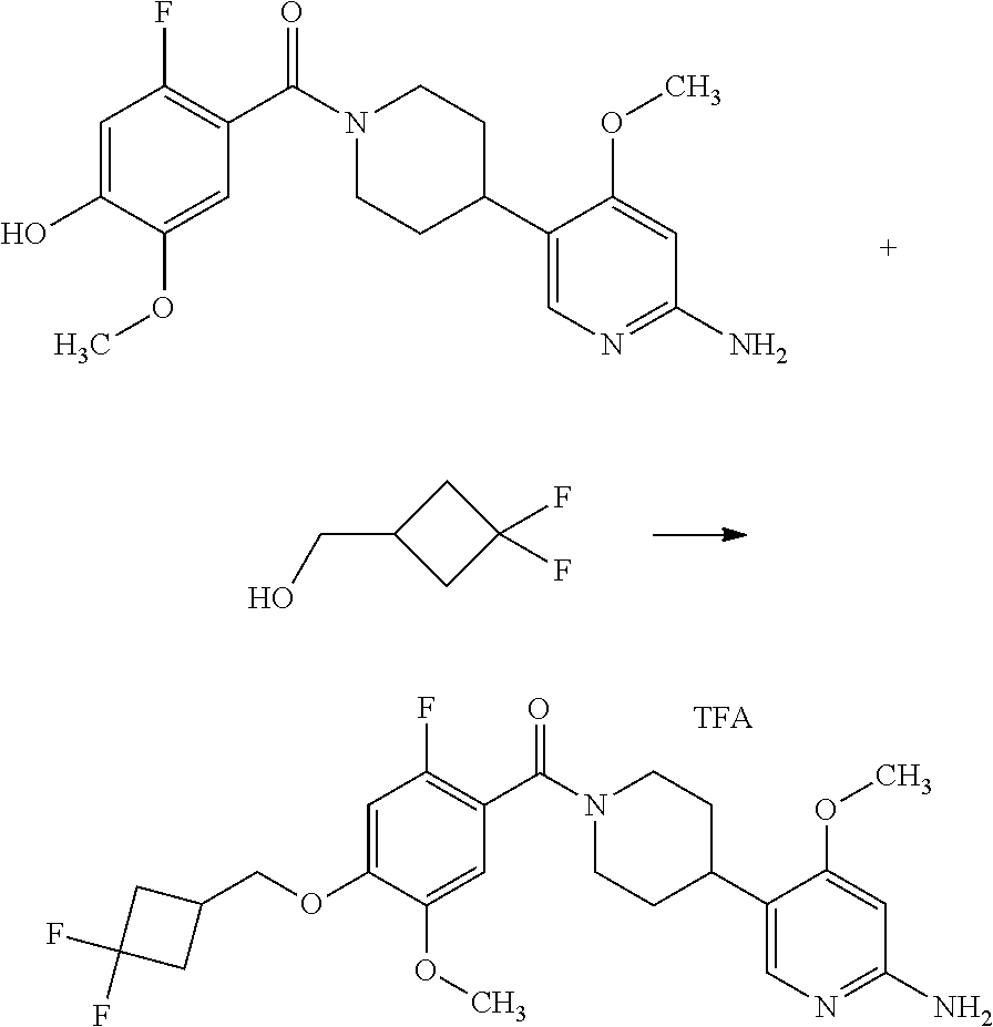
N1=C(N)C=C(OC)C(C2CCN(C(C3=C(F)C=C(O)C(OC)=C3)=O)CC2)=C1.C(C1CC(F)(F)C1)O.C1=C(C2CCN(C(C3=C(F)C=C(OCC4CC(F)(F)C4)C(OC)=C3)=O)CC2)C(OC)=CC(N)=N1
